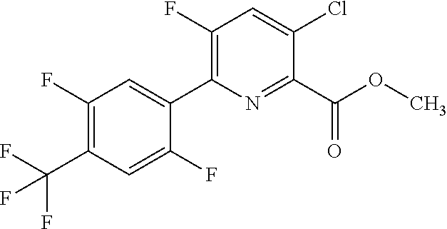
O(C)C(C1=NC(C2=CC(F)=C(C(F)(F)F)C=C2F)=C(F)C=C1Cl)=O
